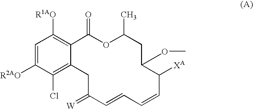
C1=C([R2AO])C(Cl)=C2C(=C1[R1AO])C(=O)OC(C)CC(OC)C([XA])C=CC=CC(=[W])C2
